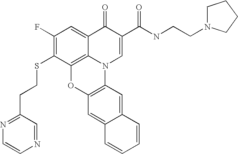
C1(F)=C(SCCC2=NC=CN=C2)C2=C3C(=C1)C(=O)C(C(NCCN1CCCC1)=O)=CN3C1=C(O2)C=C2C(=C1)C=CC=C2
